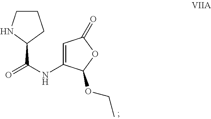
C1CNC(C(NC2=CC(=O)OC2OCC)=O)C1
